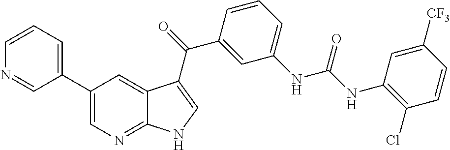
C1(C2=CC=CN=C2)=CN=C2C(=C1)C(C(=O)C1=CC(NC(NC3=C(Cl)C=CC([CF3])=C3)=O)=CC=C1)=CN2
